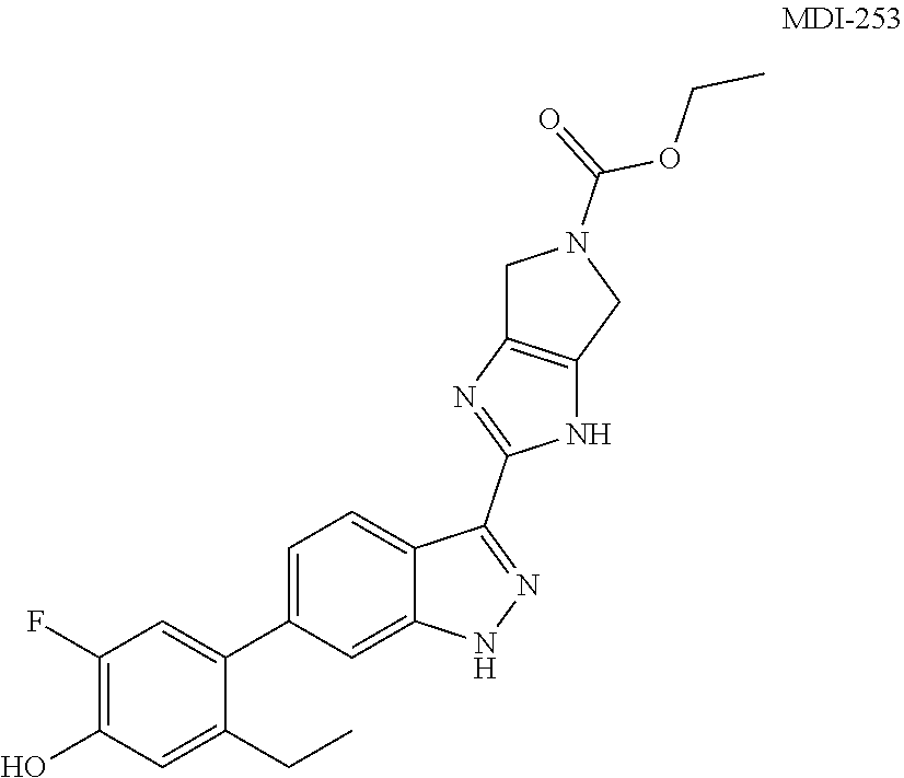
C1(F)=C(O)C=C(CC)C(C2=CC=C3C(=C2)NN=C3C2=NC3=C(N2)CN(C(=O)OCC)C3)=C1
